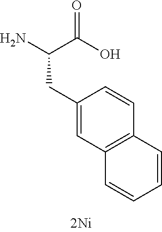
NC(C(O)=O)CC1=CC2=C(C=C1)C=CC=C2
